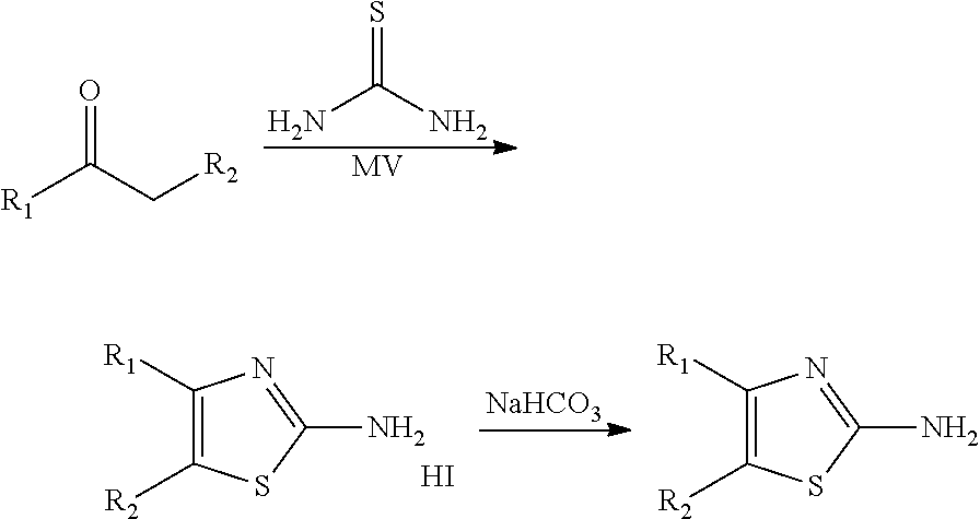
NC(N)=S.[MV].[R1]C(C[R2])=O.C1([R1])=C([R2])SC(N)=N1.I.[NaHCO3].C1([R1])=C([R2])SC(N)=N1
